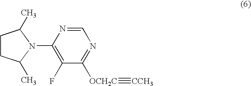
C1CC(C)N(C2=C(F)C([OCH2C]#[CCH3])=NC=N2)C1C
